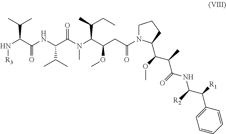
N(C(C(NC(C(N(C(C(CC(N1CCCC1C(C(C(NC(C([R1])C1=CC=CC=C1)[R2])=O)C)OC)=O)OC)C(C)CC)C)=O)C(C)C)=O)C(C)C)[R3]
